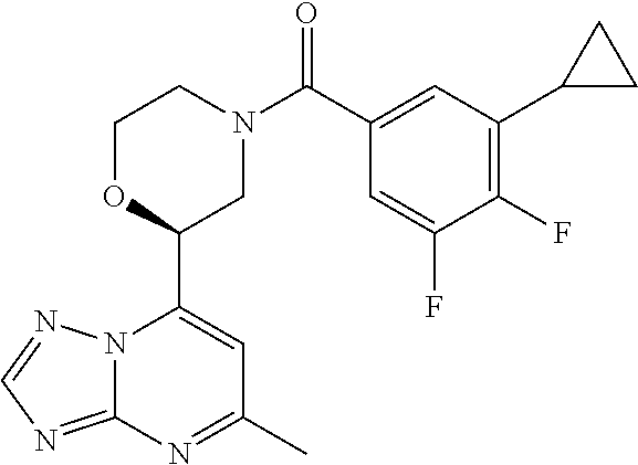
N12C(=NC=N1)N=C(C)C=C2C1CN(C(=O)C2=CC(C3CC3)=C(F)C(F)=C2)CCO1
